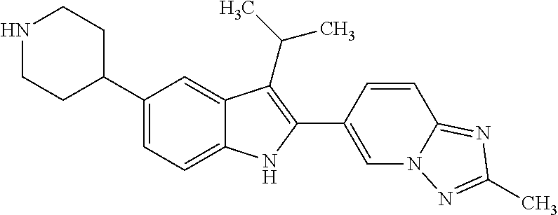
N1CCC(C2=CC=C3C(=C2)C(C(C)C)=C(C2=CN4C(=NC(C)=N4)C=C2)N3)CC1
